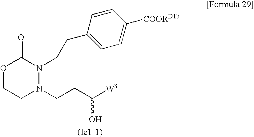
O1CCN(CCC([W3])O)N(CCC2=CC=C([COORD1b])C=C2)C1=O
